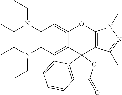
C1(N(CC)CC)=C(N(CC)CC)C=C2C(=C1)OC1=C(C(C)=NN1C)C21OC(=O)C2=C1C=CC=C2
